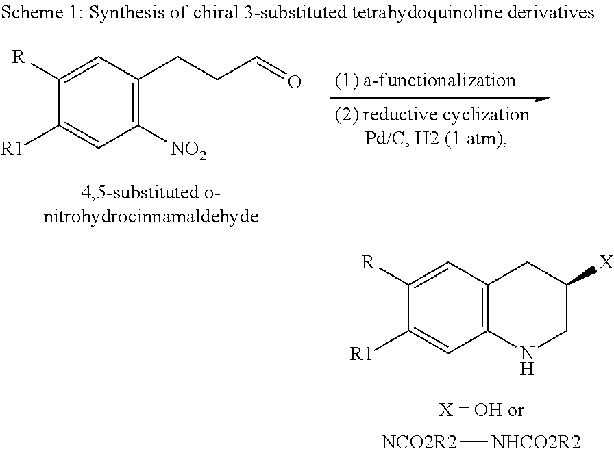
C1([R1])=CC([NO2])=C(CCC=O)C=C1[R].[NCO2R2][NHCO2R2].C1([R1])=CC2=C(C=C1[R])CC([X])CN2
